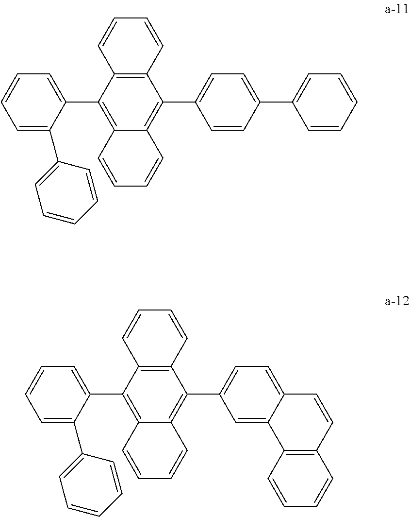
C1=C(C2=CC=CC=C2)C(C2=C3C(=C(C4=CC=C(C5=CC=CC=C5)C=C4)C4=C2C=CC=C4)C=CC=C3)=CC=C1.C1=C(C2=CC=CC=C2)C(C2=C3C(=C(C4=CC=C5C(=C4)C4=C(C=C5)C=CC=C4)C4=C2C=CC=C4)C=CC=C3)=CC=C1
